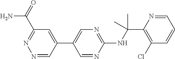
C1(C2=CN=C(NC(C3=C(Cl)C=CC=N3)(C)C)N=C2)=CC(C(=O)N)=NN=C1
